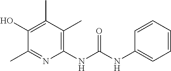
C1(NC(NC2=CC=CC=C2)=O)=C(C)C(C)=C(O)C(C)=N1
